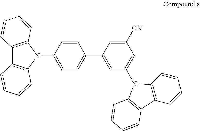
C12=C(N(C3=CC=C(C4=CC(N5C6=C(C=CC=C6)C6=C5C=CC=C6)=CC([CN])=C4)C=C3)C3=C1C=CC=C3)C=CC=C2
